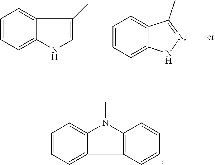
C1=CC=C2C(=C1)N(C)C1=C2C=CC=C1.C1=CC=C2C(=C1)C(C)=NN2.C1=CC=C2C(=C1)C(C)=CN2
